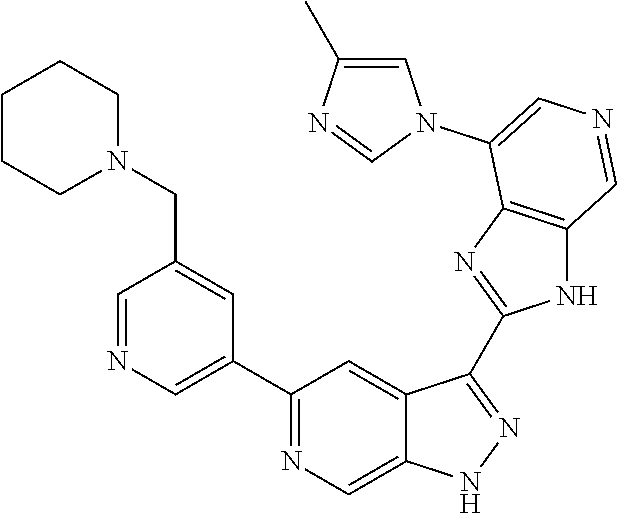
C1(C2=CN=CC(CN3CCCCC3)=C2)=NC=C2C(=C1)C(C1=NC3=C(N1)C=NC=C3N1C=C(C)N=C1)=NN2
